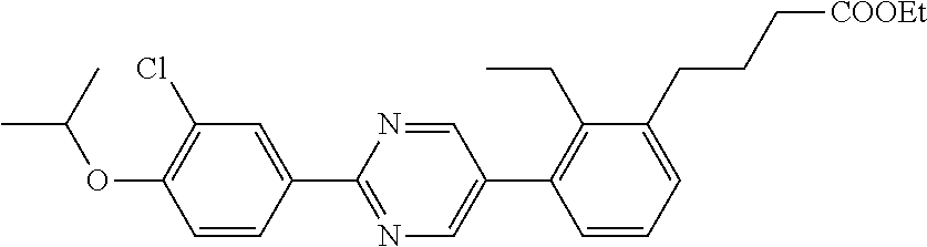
C1=C(C2=NC=C(C3=C(CC)C(CCC[COOEt])=CC=C3)C=N2)C=CC(OC(C)C)=C1Cl
